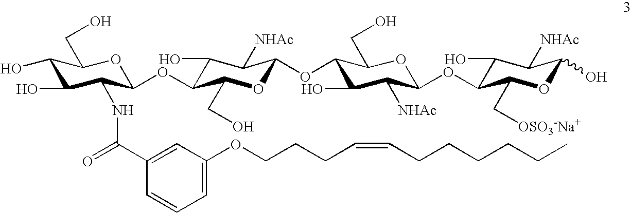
C1(O)C(O)C(NC(C2=CC(OCCCC=CCCCCCC)=CC=C2)=O)C(OC2C(O)C([NHAc])C(OC3C(O)C([NHAc])C(OC4C(O)C([NHAc])C(O)OC4C[OSO3-Na+])OC3CO)OC2CO)OC1CO
